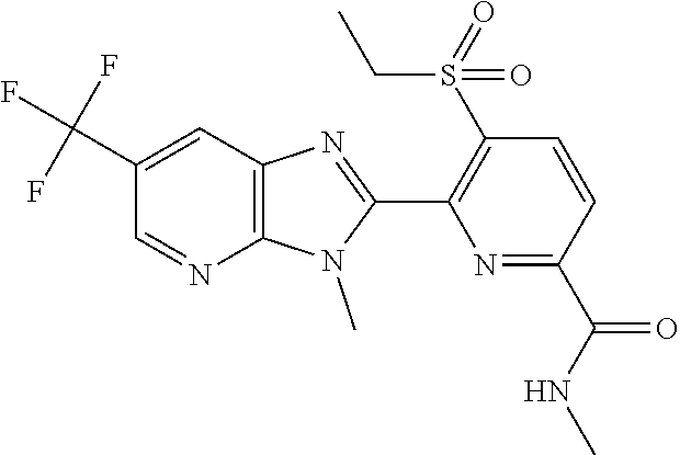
C12=C(C=C(C(F)(F)F)C=N1)N=C(C1=C(S(=O)(CC)=O)C=CC(C(NC)=O)=N1)N2C
